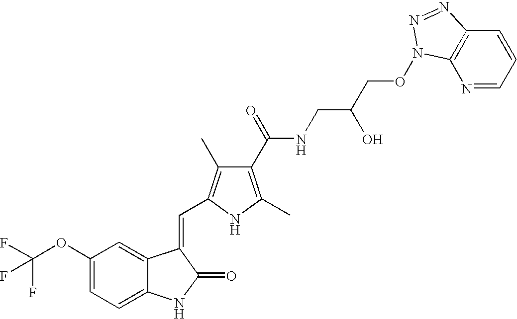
C1(OC(F)(F)F)=CC=C2C(=C1)C(=CC1=C(C)C(C(=O)NCC(O)CON3C4=C(C=CC=N4)N=N3)=C(C)N1)C(=O)N2
